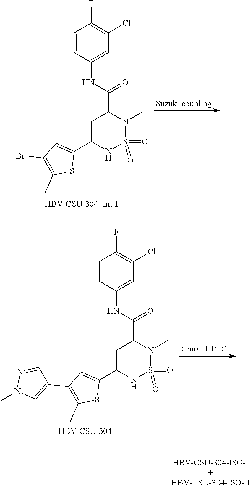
C1=CC(NC(C2CC(C3=CC(Br)=C(C)S3)NS(=O)(=O)N2C)=O)=CC(Cl)=C1F.C1=CC(NC(C2CC(C3=CC(C4=CN(C)N=C4)=C(C)S3)NS(=O)(=O)N2C)=O)=CC(Cl)=C1F.[HBV-CSU-304]
